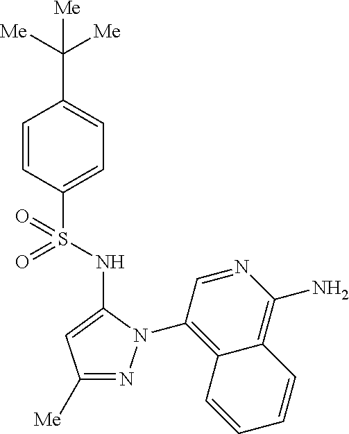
C1(C([Me])([Me])[Me])=CC=C(S(=O)(=O)NC2=CC([Me])=NN2C2=C3C(=C(N)N=C2)C=CC=C3)C=C1
